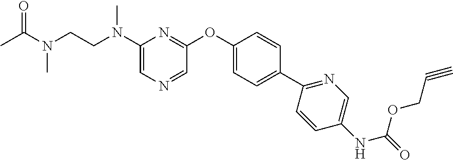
N(C1=CN=CC(OC2=CC=C(C3=NC=C(NC(=O)OCC#C)C=C3)C=C2)=N1)(CCN(C(=O)C)C)C
